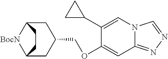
C1(C2CC2)=CN2C(=NN=C2)C=C1OCC1CC2[BocN]C(C1)CC2
